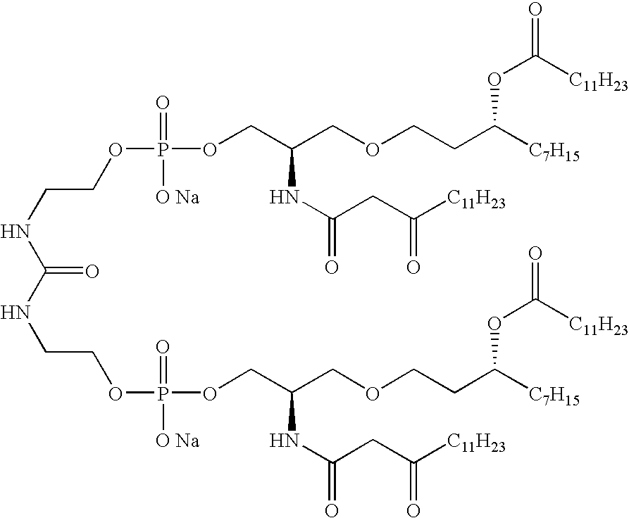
C(NC(=O)NCCOP([O Na])(=O)OCC(COCCC([C7H15])OC(=O)[C11H23])NC(=O)CC([C11H23])=O)COP(=O)([O Na])OCC(COCCC([C7H15])OC(=O)[C11H23])NC(CC([C11H23])=O)=O
